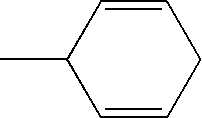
C1=CCC=CC1C
